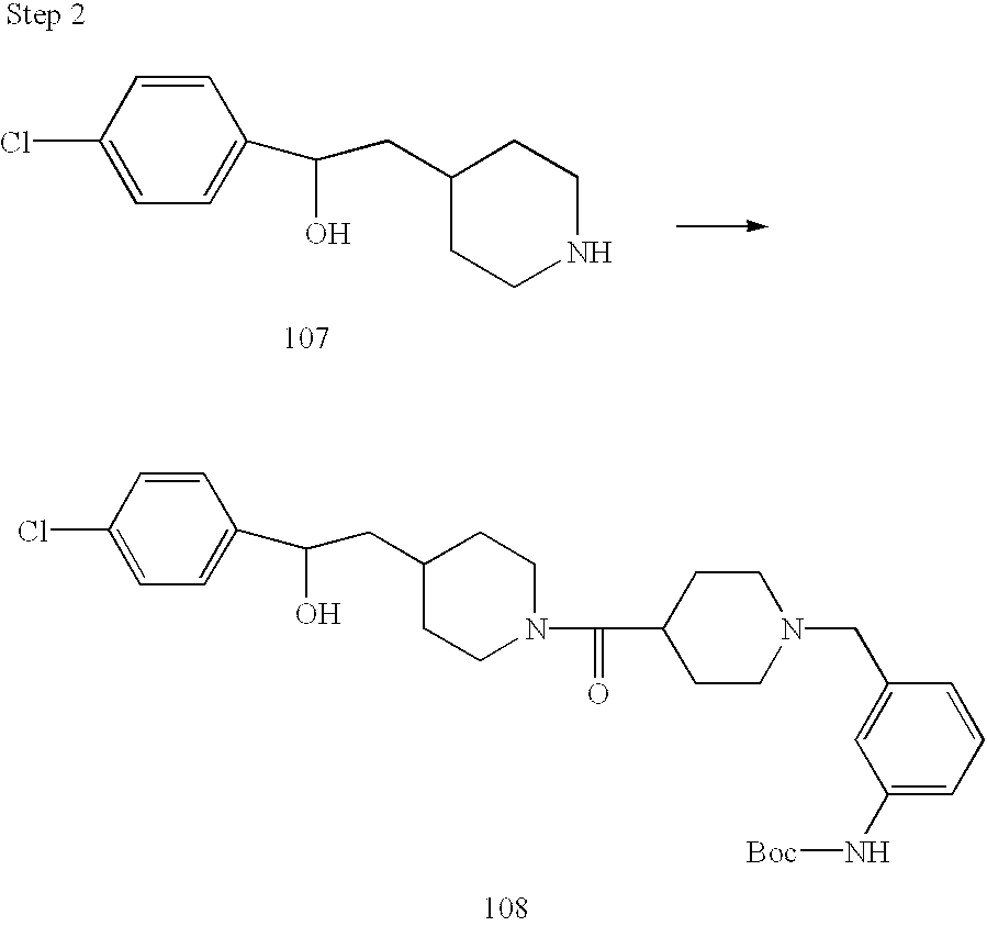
C1(Cl)=CC=C(C(CC2CCNCC2)O)C=C1.C1(Cl)=CC=C(C(O)CC2CCN(C(C3CCN(CC4=CC(N[Boc])=CC=C4)CC3)=O)CC2)C=C1
